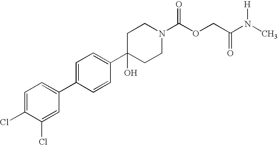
C1(C2=CC=C(C3=CC=C(Cl)C(Cl)=C3)C=C2)(O)CCN(C(OCC(=O)N([H])C)=O)CC1
